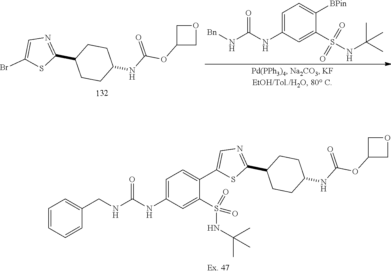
C(NS(=O)(C1=CC(NC(N[Bn])=O)=CC=C1[BPin])=O)(C)(C)C.C1(Br)=CN=C(C2CCC(NC(OC3COC3)=O)CC2)S1.C1=CC(CNC(NC2=CC=C(C3=CN=C(C4CCC(NC(OC5COC5)=O)CC4)S3)C(S(=O)(NC(C)(C)C)=O)=C2)=O)=CC=C1
